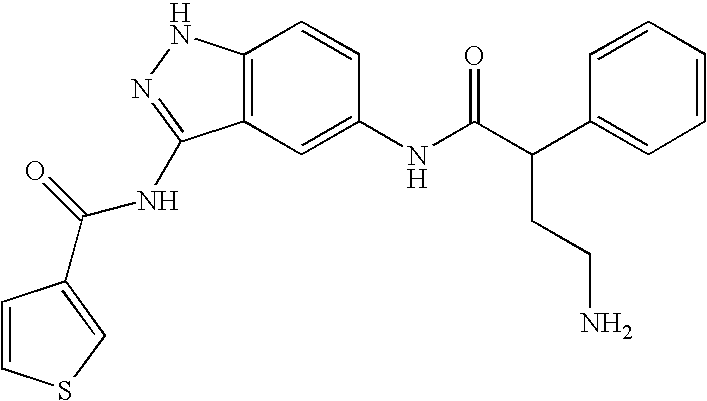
C12=C(C=C(NC(C(C3=CC=CC=C3)CCN)=O)C=C1)C(NC(=O)C1=CSC=C1)=NN2
